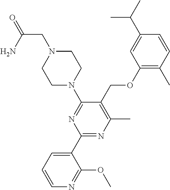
C1(OCC2=C(C)N=C(C3=CC=CN=C3OC)N=C2N2CCN(CC(=O)N)CC2)=C(C)C=CC(C(C)C)=C1
